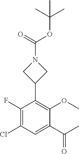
C1(F)=C(Cl)C=C(C(C)=O)C(OC)=C1C1CN(C(=O)OC(C)(C)C)C1
